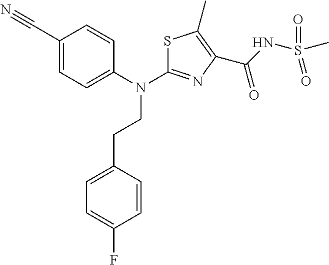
C1(C#N)=CC=C(N(CCC2=CC=C(F)C=C2)C2=NC(C(=O)NS(C)(=O)=O)=C(C)S2)C=C1
